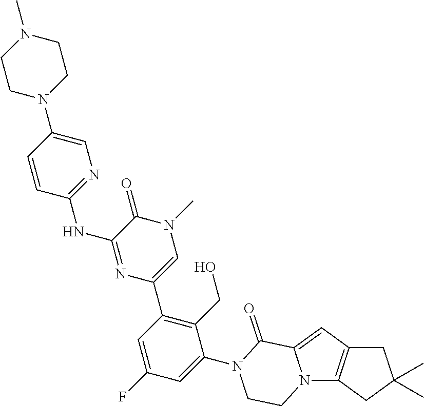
C1C2=C(CC1(C)C)N1C(=C2)C(=O)N(C2=CC(F)=CC(C3=CN(C)C(=O)C(NC4=NC=C(N5CCN(C)CC5)C=C4)=N3)=C2CO)CC1
